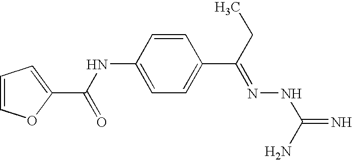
C1=COC(C(=O)NC2=CC=C(C(=NNC(=N)N)CC)C=C2)=C1
